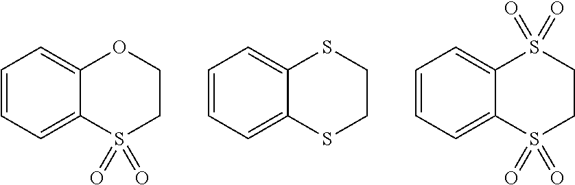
C1=CC=C2C(=C1)OCCS2(=O)=O.C1=CC=C2C(=C1)SCCS2.C1=CC=C2C(=C1)S(=O)(=O)CCS2(=O)=O
